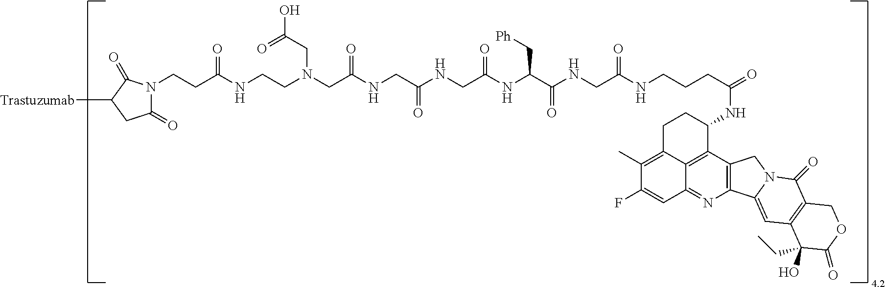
N(CCN(CC(NCC(NCC(NC(C(NCC(NCCCC(=O)NC1CCC2=C(C)C(F)=CC3=NC4=C(C1=C23)CN1C4=CC2=C(C1=O)COC(=O)C2(O)CC)=O)=O)C[Ph])=O)=O)=O)CC(O)=O)C(CCN1C(=O)CC([Trastuzumab])C1=O)=O
